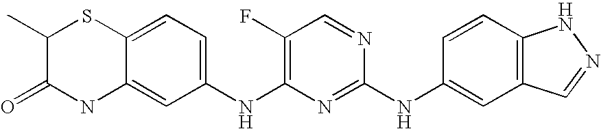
C12=CC=C(NC3=C(F)C=NC(NC4=CC5=C(C=C4)NN=C5)=N3)C=C1NC(=O)C(C)S2
